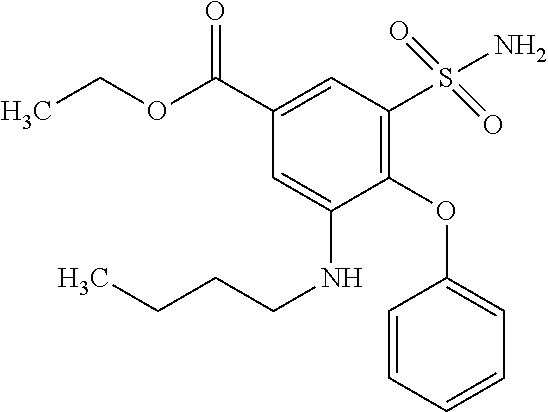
CCOC(C1=CC(S(=O)(=O)N)=C(OC2=CC=CC=C2)C(NCCCC)=C1)=O
